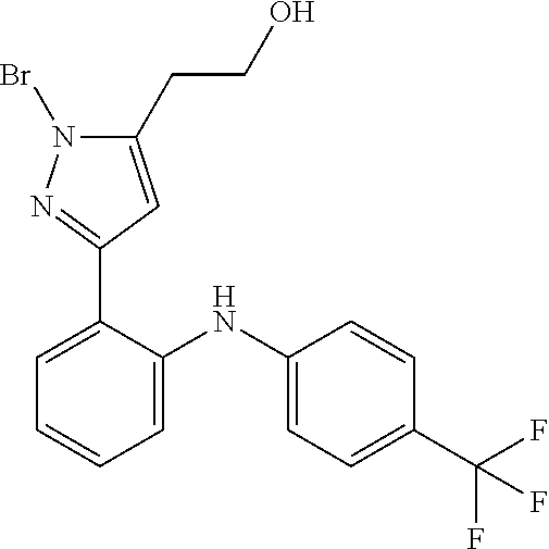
C1=CC(C(F)(F)F)=CC=C1NC1=CC=CC=C1C1=NN(Br)C(CCO)=C1
